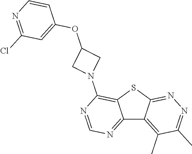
C12=NC=NC(N3CC(OC4=CC(Cl)=NC=C4)C3)=C1SC1=NN=C(C)C(C)=C21
